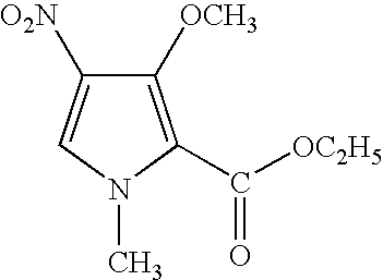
C1([OCH3])=C(C([OC2H5])=O)N(C)C=C1[O2N]
